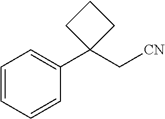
C1=CC=CC(C2(C[CN])CCC2)=C1
